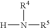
[R4]N([H])[R5]
